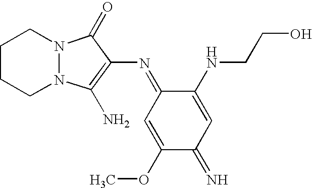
C1(OC)=CC(=NC2=C(N)N3N(C2=O)CCCC3)C(NCCO)=CC1=N
